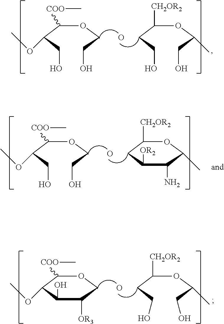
C(CCO)(OC(CO)C)[CH2OR2].O.C(C(CO)OC)(OCCO)[COO]C.C1([CH2OR2])CC([OR2])C(N)C(C)O1.O.C(C(CO)OC)(OCCO)[COO]C.C(CCO)(OC(CO)C)[CH2OR2].O.C1([COO]C)C(OC)C(O)C([OR3])CO1
